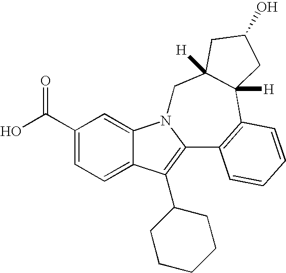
C1(C(O)=O)=CC=C2C(=C1)N1C(=C2C2CCCCC2)C2=C(C3([H])C([H])(C1)CC(O)C3)C=CC=C2
